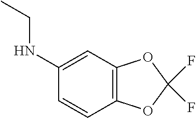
C12=C(C=C(NCC)C=C1)OC(F)(F)O2
